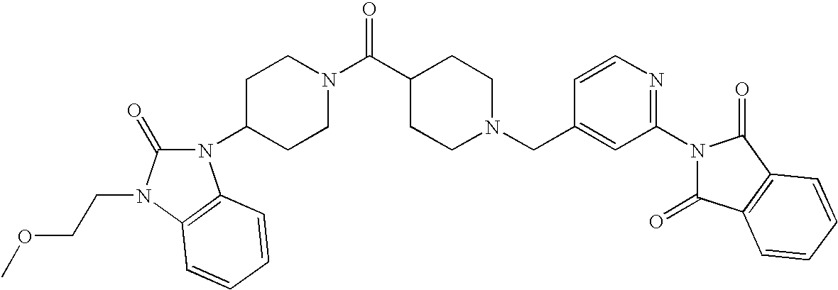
C(N1CCC(C(N2CCC(N3C(=O)N(CCOC)C4=C3C=CC=C4)CC2)=O)CC1)C1=CC(N2C(=O)C3=C(C2=O)C=CC=C3)=NC=C1
